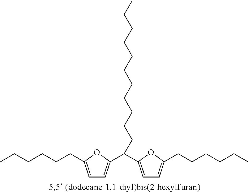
C1=C(CCCCCC)OC(C(C2=CC=C(CCCCCC)O2)CCCCCCCCCCC)=C1
